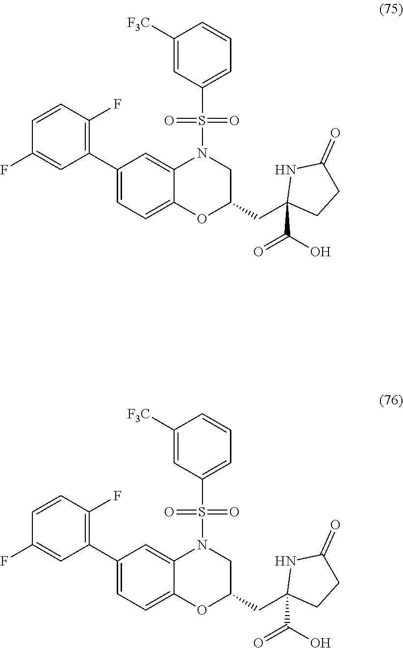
C1([F3C])=CC(S(=O)(=O)N2C3=CC(C4=C(F)C=CC(F)=C4)=CC=C3OC(CC3(C(=O)O)CCC(=O)N3)C2)=CC=C1.C1([F3C])=CC(S(=O)(=O)N2C3=CC(C4=C(F)C=CC(F)=C4)=CC=C3OC(CC3(C(=O)O)CCC(=O)N3)C2)=CC=C1
